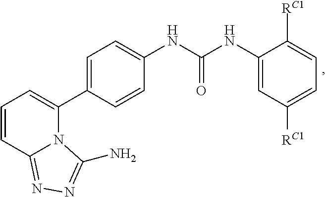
C12=NN=C(N)N1C(C1=CC=C(NC(NC3=CC([RC1])=CC=C3[RC1])=O)C=C1)=CC=C2
